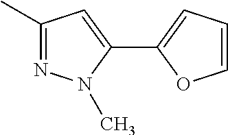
C1(C)=NN(C)C(C2=CC=CO2)=C1
